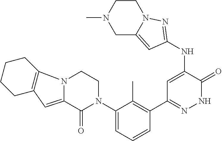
C1CCCC2=C1N1C(=C2)C(=O)N(C2=CC=CC(C3=NNC(=O)C(NC4=NN5CCN(C)CC5=C4)=C3)=C2C)CC1
